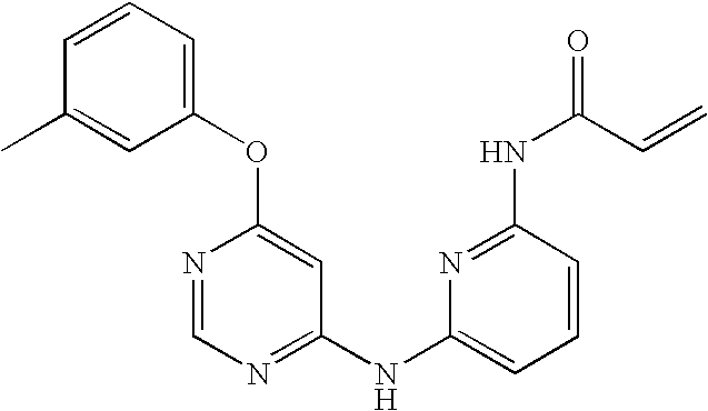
C1=CC(C)=CC(OC2=CC(NC3=CC=CC(NC(=O)C=C)=N3)=NC=N2)=C1
